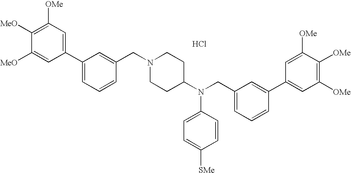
C1=C([MeO])C([MeO])=C([OMe])C=C1C1=CC=CC(CN2CCC(N(CC3=CC=CC(C4=CC([OMe])=C([OMe])C([OMe])=C4)=C3)C3=CC=C([SMe])C=C3)CC2)=C1.Cl
